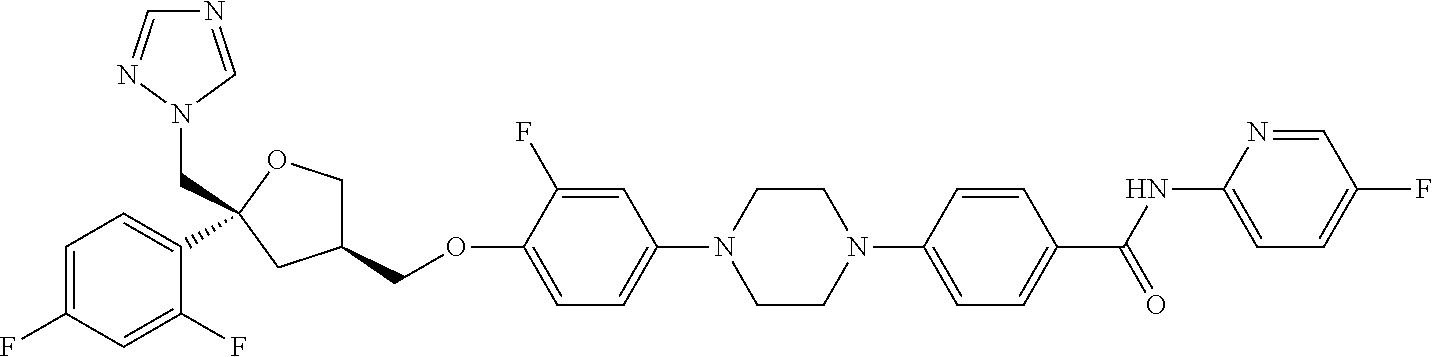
C1=C(F)C=C(F)C(C2(CN3C=NC=N3)OCC(COC3=CC=C(N4CCN(C5=CC=C(C(NC6=CC=C(F)C=N6)=O)C=C5)CC4)C=C3F)C2)=C1
